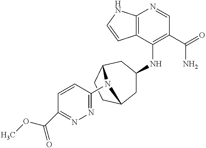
C12=C(C(NC3CC4CCC(C3)N4C3=NN=C(C(OC)=O)C=C3)=C(C(=O)N)C=N1)C=CN2
